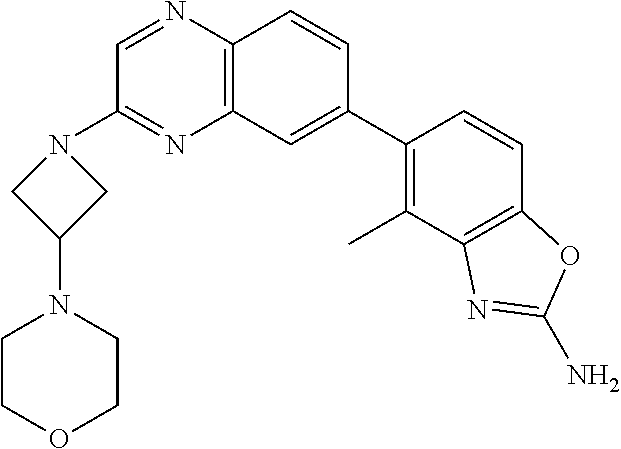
C1=NC2=C(N=C1N1CC(N3CCOCC3)C1)C=C(C1=C(C)C3=C(C=C1)OC(N)=N3)C=C2
